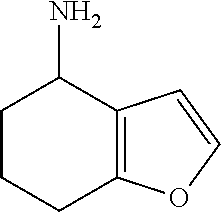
C12=C(CCCC1N)OC=C2
